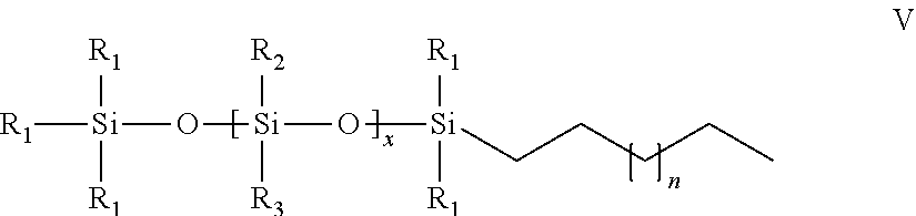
[R1][Si]([R1])([R1])O[Si]([R3])([R2])O[Si]([R1])([R1])CCCCC
